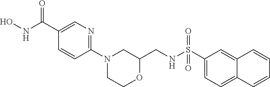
C1(C(=O)NO)=CN=C(N2CCOC(CNS(C3=CC=C4C(=C3)C=CC=C4)(=O)=O)C2)C=C1
